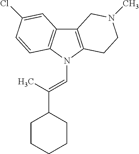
C12=C(N(C=C(C3CCCCC3)C)C3=C1C=C(Cl)C=C3)CCN(C)C2
